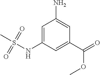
C1=C(NS(=O)(=O)C)C=C(C(=O)OC)C=C1N
